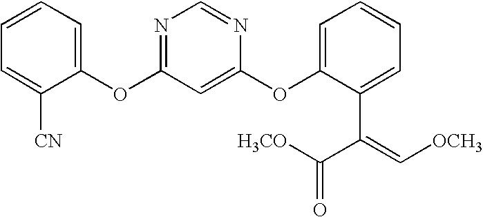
C1=CC=C(OC2=NC=NC(OC3=CC=CC=C3C(C(=O)[H3CO])=C[OCH3])=C2)C([CN])=C1
